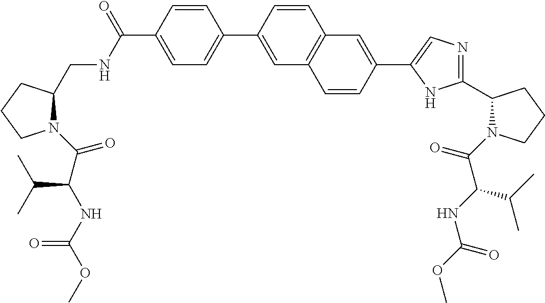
C1CCN(C(C(C(C)C)NC(OC)=O)=O)C1CNC(C1=CC=C(C2=CC3=C(C=C2)C=C(C2=CN=C(C4CCCN4C(=O)C(NC(OC)=O)C(C)C)N2)C=C3)C=C1)=O
